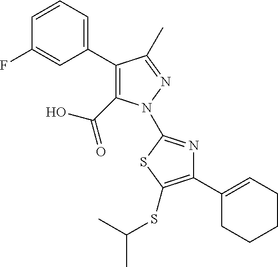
C1(C2=CC=CC(F)=C2)=C(C(=O)O)N(C2=NC(C3=CCCCC3)=C(SC(C)C)S2)N=C1C
